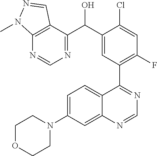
C1=C(N2CCOCC2)C=C2C(=C1)C(C1=C(F)C=C(Cl)C(C(O)C3=NC=NC4=C3C=NN4C)=C1)=NC=N2
